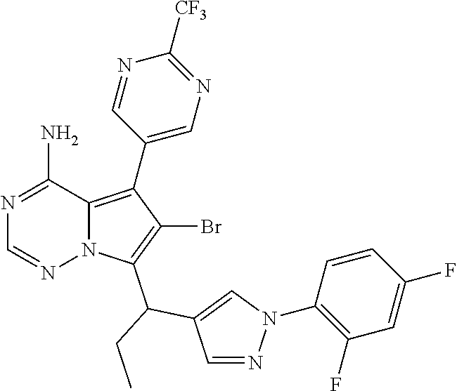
N1=C(N)C2=C(C3=CN=C([CF3])N=C3)C(Br)=C(C(C3=CN(C4=C(F)C=C(F)C=C4)N=C3)CC)N2N=C1
